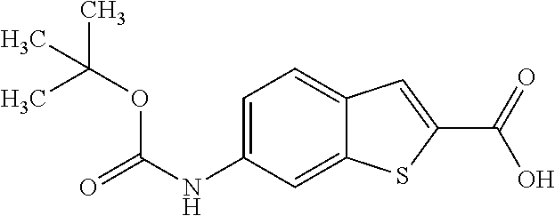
C1=C(NC(=O)OC(C)(C)C)C=C2C(=C1)C=C(C(=O)O)S2
